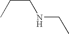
CCCNCC
